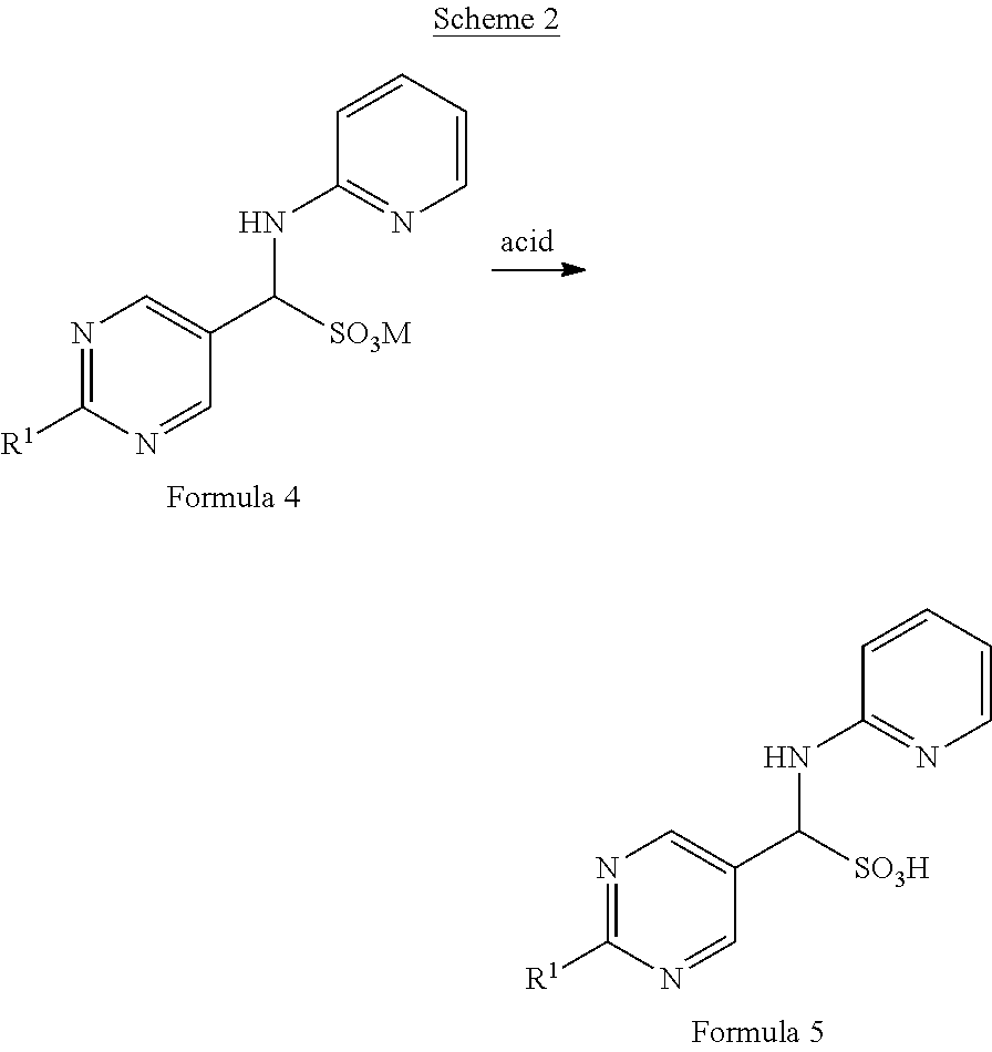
N1=C([R1])N=CC(C([SO3H])NC2=NC=CC=C2)=C1.N1=C([R1])N=CC(C([SO3M])NC2=NC=CC=C2)=C1
